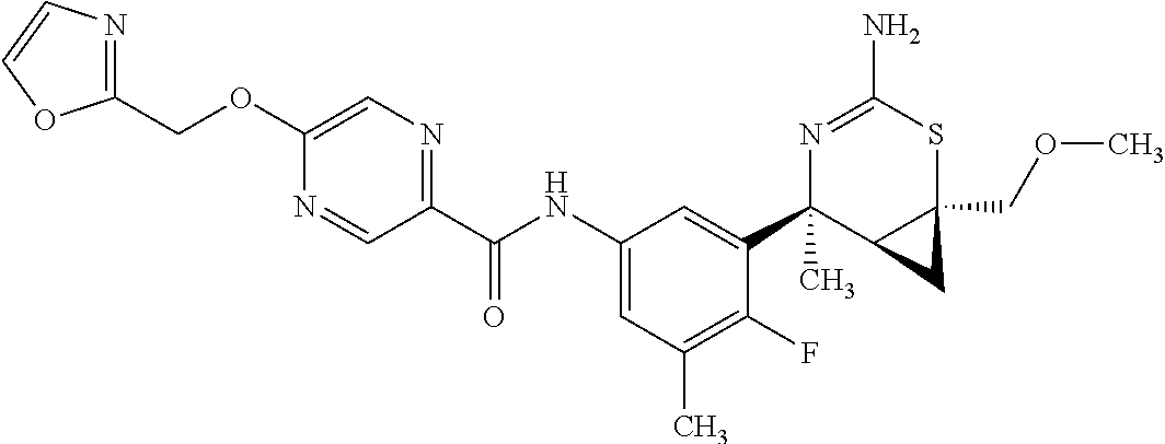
C1(OCC2=NC=CO2)=CN=C(C(NC2=CC(C)=C(F)C(C3(C)C4C(COC)(SC(N)=N3)C4)=C2)=O)C=N1
